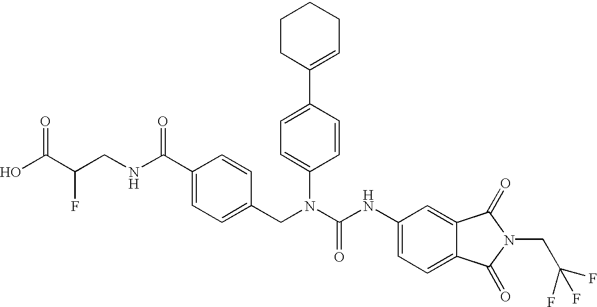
OC(C(CNC(C1=CC=C(CN(C(NC2=CC=C3C(=C2)C(=O)N(CC(F)(F)F)C3=O)=O)C2=CC=C(C3=CCCCC3)C=C2)C=C1)=O)F)=O
